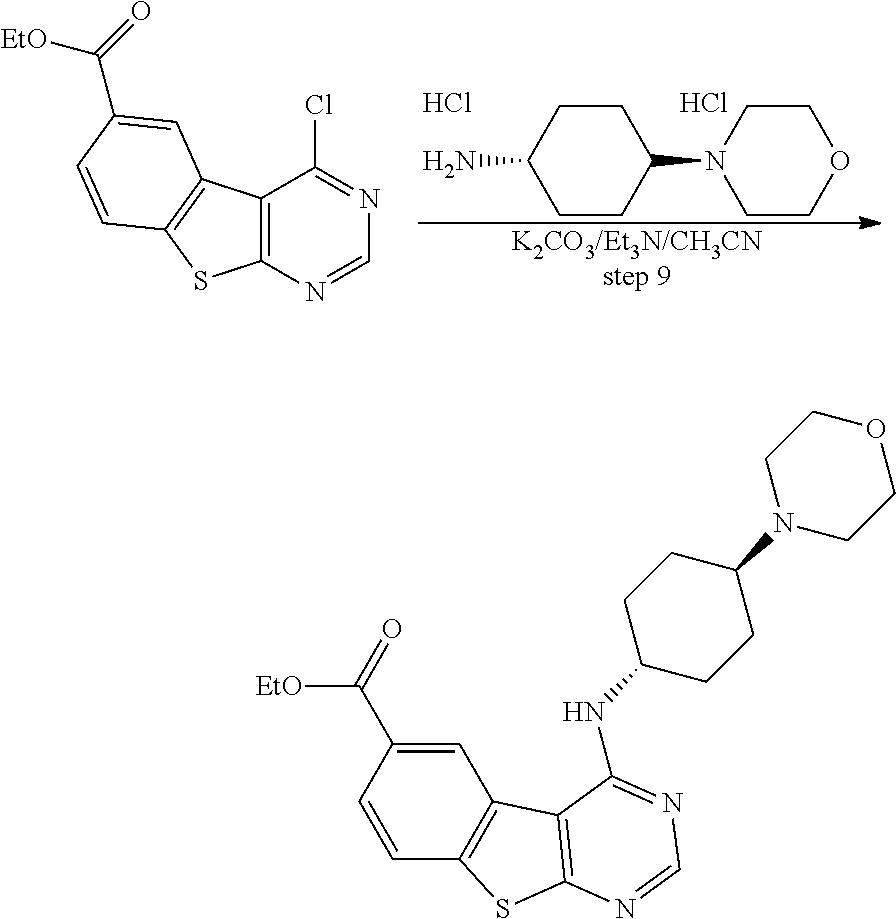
C12=C(N=CN=C1Cl)SC1=C2C=C(C([EtO])=O)C=C1.C1CC(N2CCOCC2)CCC1N.Cl.Cl.[K2CO3/Et3N/CH3CNstep 9].C1(NC2=NC=NC3=C2C2=C(C=CC(C([EtO])=O)=C2)S3)CCC(N2CCOCC2)CC1
